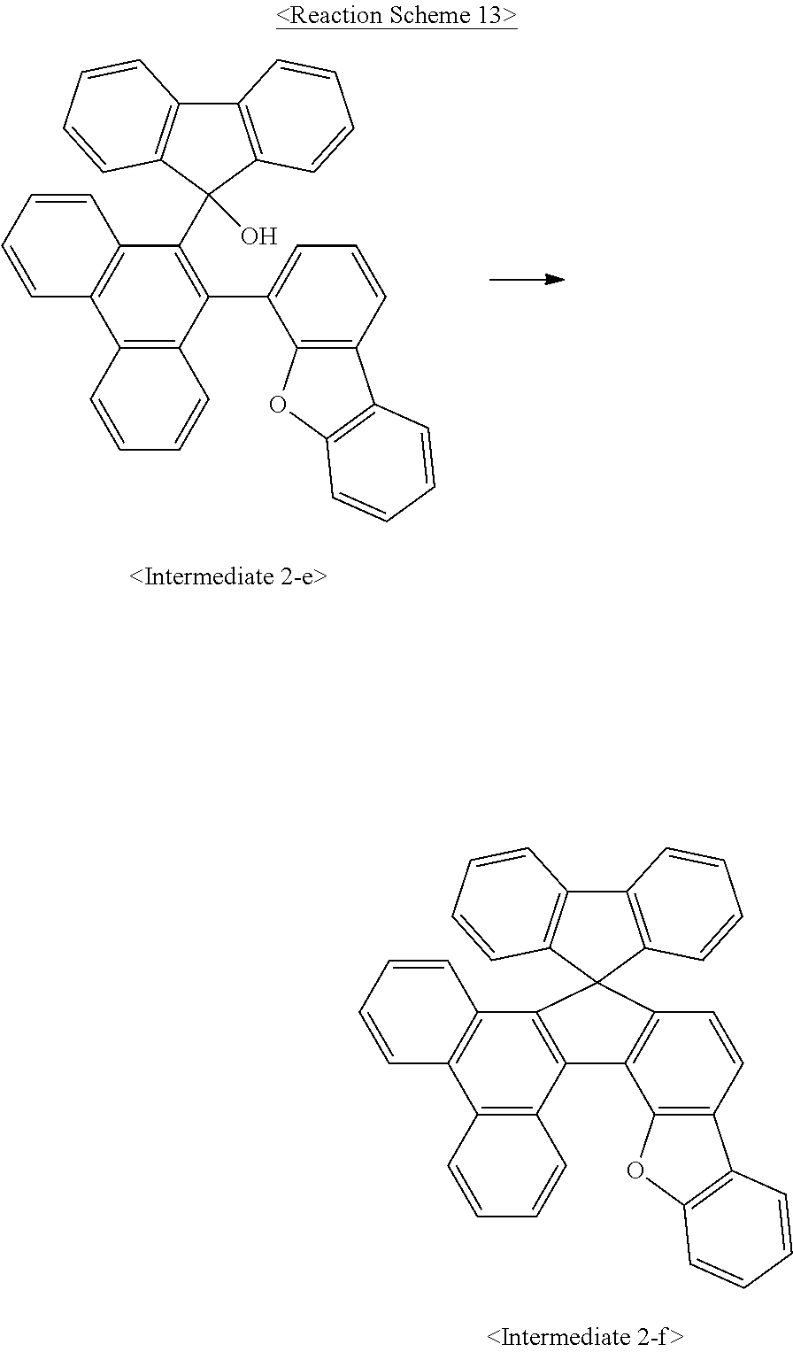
C12=C(C3=C(C=C1)C1=C(O3)C=CC=C1)C1=C(C3=C(C4=C1C=CC=C4)C=CC=C3)C21C2=C(C3=C1C=CC=C3)C=CC=C2.C1=C(C2=C(C3(O)C4=C(C5=C3C=CC=C5)C=CC=C4)C3=C(C4=C2C=CC=C4)C=CC=C3)C2=C(C=C1)C1=C(O2)C=CC=C1
